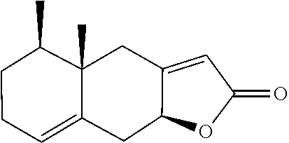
C12CC3=CCCC(C)C3(C)CC1=CC(=O)O2
